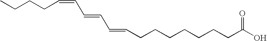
C(C=CC=CCCCCCCCC(O)=O)=CCCCC
